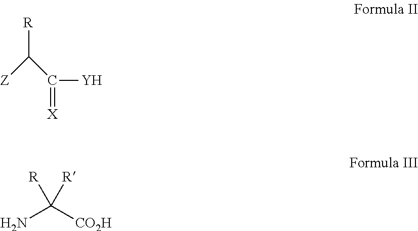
C([Y])(=[X])C([Z])[R].C(N)([CO2H])([R])[R]
